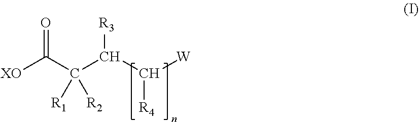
[XO]C(C([R1])([R2])C([R3])C([W])[R4])=O
